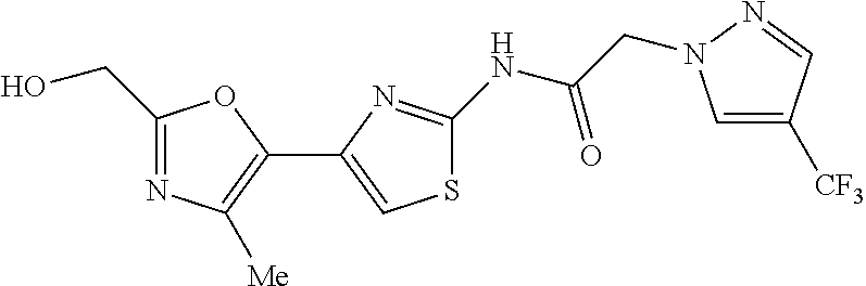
C1(CO)=NC([Me])=C(C2=CSC(NC(CN3C=C([CF3])C=N3)=O)=N2)O1
